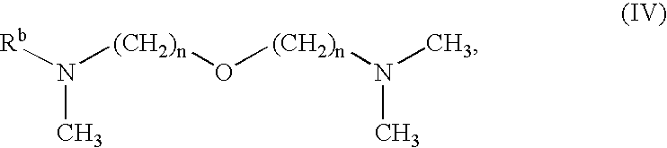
[Rb]N([(CH2)n]O[(CH2)n]N(C)C)C
